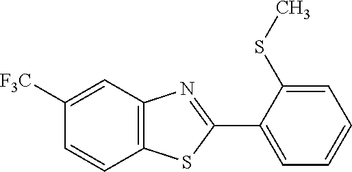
C12=C(C=C([F3C])C=C1)N=C(C1=CC=CC=C1SC)S2
